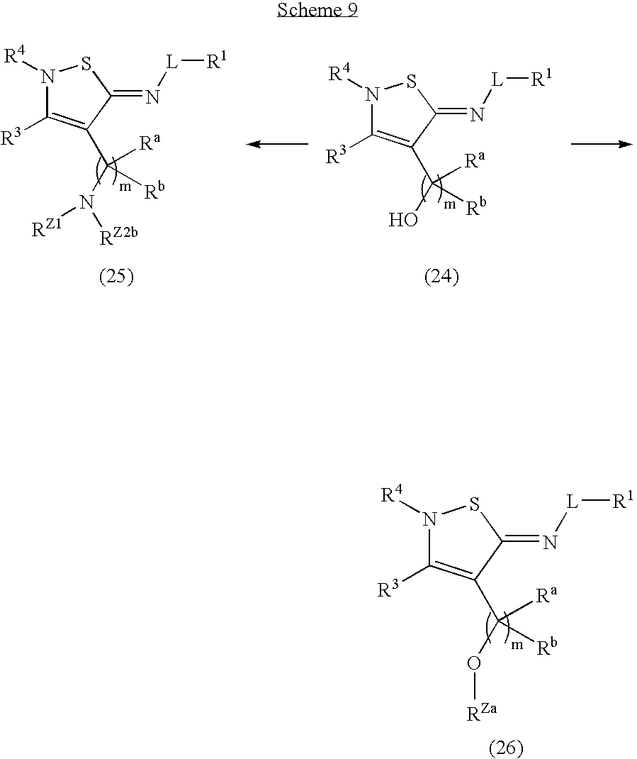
N1([R4])C([R3])=C(C(N([RZ1])[RZ2b])([Ra])[Rb])C(=N[L][R1])S1.N1([R4])C([R3])=C(C(O)([Ra])[Rb])C(=N[L][R1])S1.N1([R4])C([R3])=C(C(O[RZa])([Ra])[Rb])C(=N[L][R1])S1
